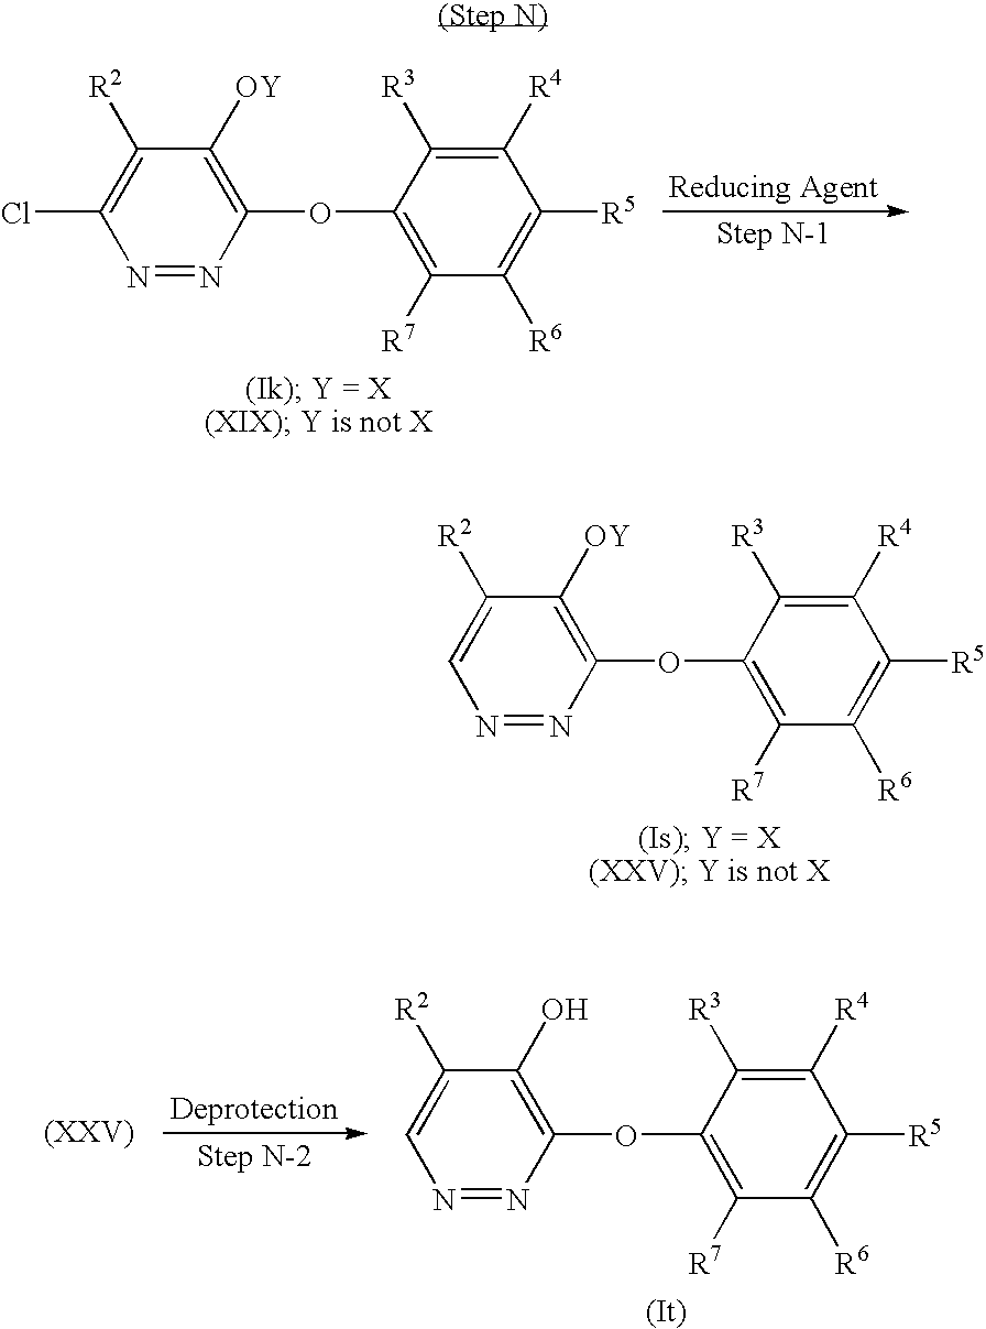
N1=NC(OC2=C([R7])C([R6])=C([R5])C([R4])=C2[R3])=C([OY])C([R2])=C1Cl.[Reducing Agent].N1=NC(OC2=C([R7])C([R6])=C([R5])C([R4])=C2[R3])=C([OY])C([R2])=C1.N1=NC(OC2=C([R7])C([R6])=C([R5])C([R4])=C2[R3])=C(O)C([R2])=C1
